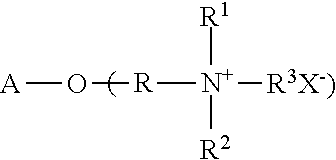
O([A])[R][N+]([R3X-)])([R1])[R2]
